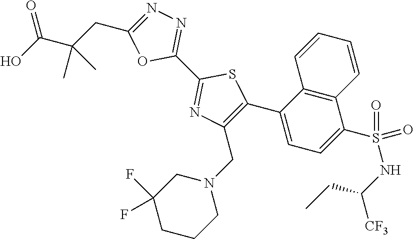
C1(C2=NN=C(CC(C(O)=O)(C)C)O2)=NC(CN2CC(F)(F)CCC2)=C(C2=CC=C(S(NC(CC)[CF3])(=O)=O)C3=C2C=CC=C3)S1
